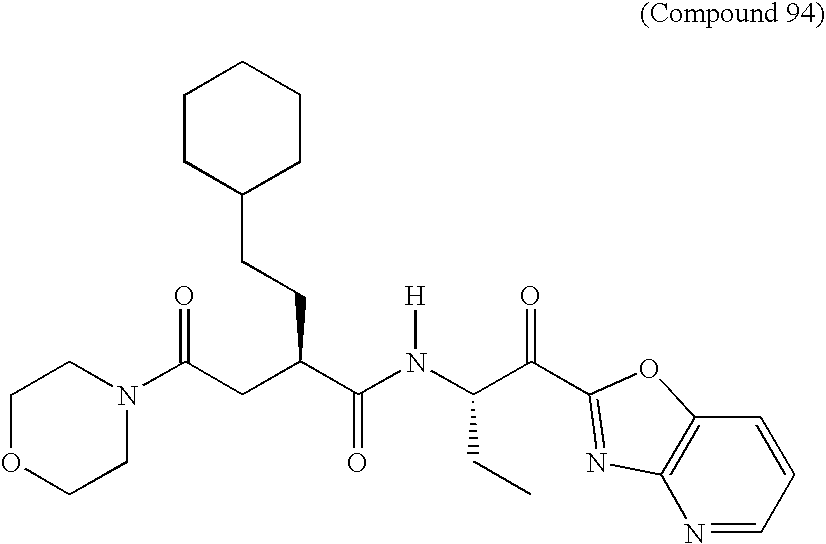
C1OCCN(C(CC(C(N(C(C(=O)C2=NC3=C(C=CC=N3)O2)CC)[H])=O)CCC2CCCCC2)=O)C1
